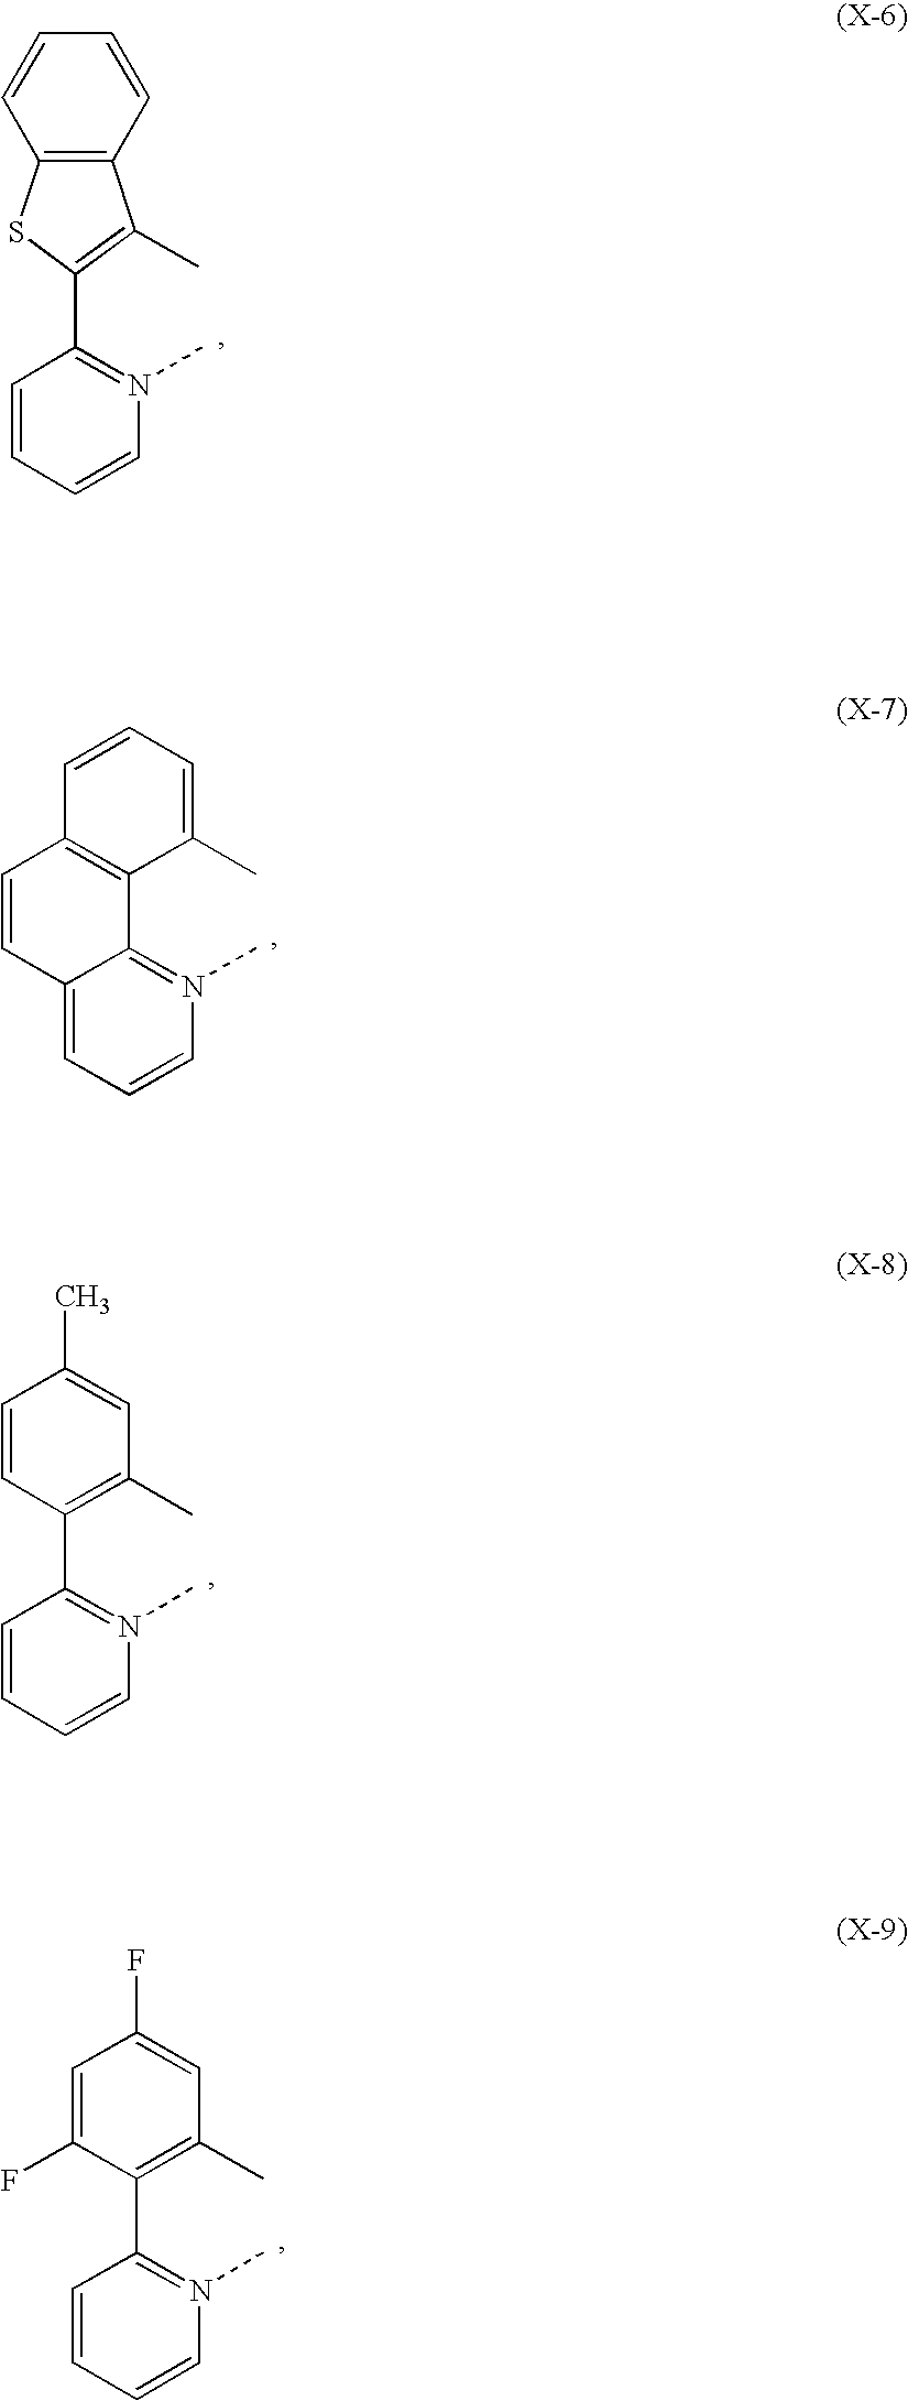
C12=C(C=CC=C1)C(C)=C(C1=N(C)C=CC=C1)S2.C12=N(C)C=CC=C1C=CC1=C2C(C)=CC=C1.C1(C2=C(C)C=C(C)C=C2)=N(C)C=CC=C1.C1(C2=C(C)C=C(F)C=C2F)=N(C)C=CC=C1
